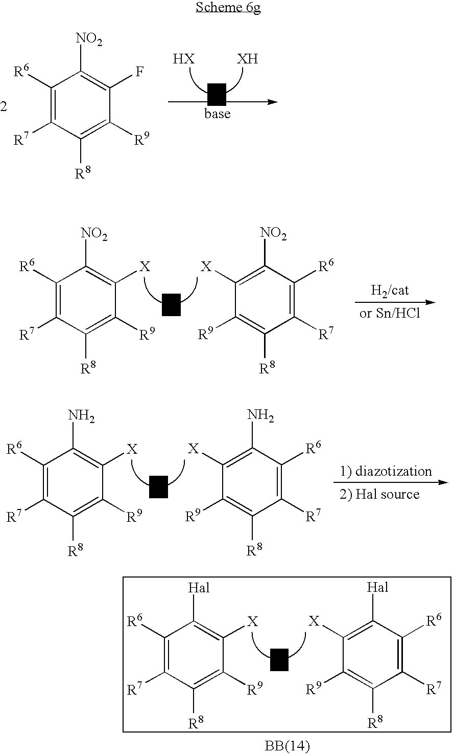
B.C1([R6])=C([R7])C([R8])=C([R9])C([X])=C1[Hal].C1([X])=C([Hal])C([R6])=C([R7])C([R8])=C1[R9].B.C1([R6])=C([R7])C([R8])=C([R9])C(F)=C1[NO2].B.C1([R6])=C([R7])C([R8])=C([R9])C([X])=C1[NO2].C1([X])=C([NO2])C([R6])=C([R7])C([R8])=C1[R9].B.C1([R6])=C([R7])C([R8])=C([R9])C([X])=C1N.C1([X])=C(N)C([R6])=C([R7])C([R8])=C1[R9]
